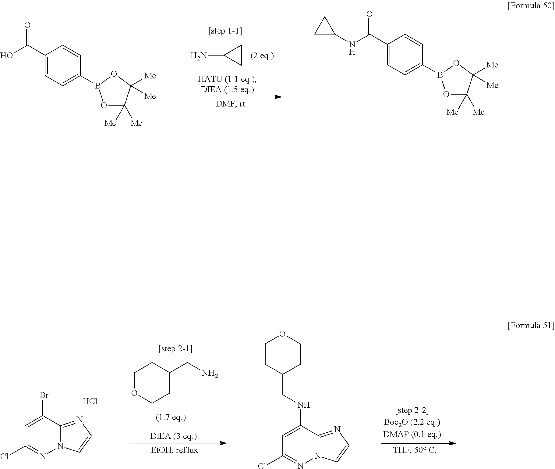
NC1CC1.C1(C(O)=O)=CC=C(B2OC([Me])([Me])C([Me])([Me])O2)C=C1.C1(C(NC2CC2)=O)=CC=C(B2OC([Me])([Me])C([Me])([Me])O2)C=C1.C1OCCC(CN)C1.C1=C(Br)C2=NC=CN2N=C1Cl.Cl.C1=C(NCC2CCOCC2)C2=NC=CN2N=C1Cl
